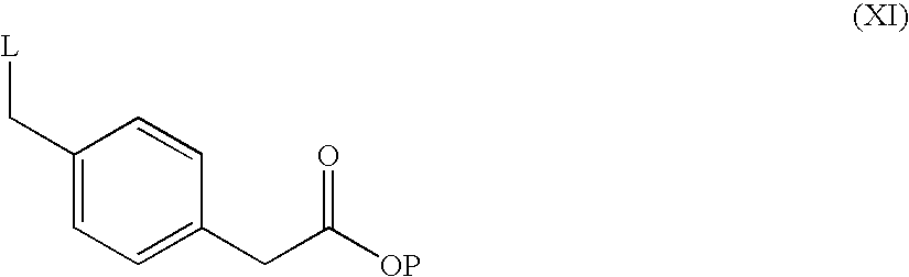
C1(C[L])=CC=C(CC([OP])=O)C=C1
